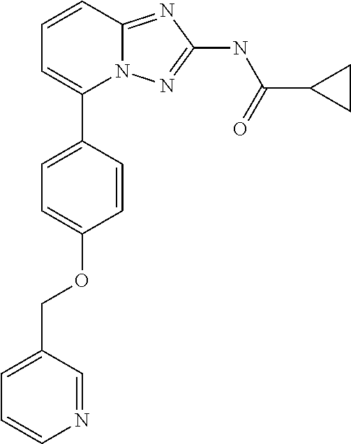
N1=CC(COC2=CC=C(C3=CC=CC4=NC(NC(C5CC5)=O)=NN34)C=C2)=CC=C1
